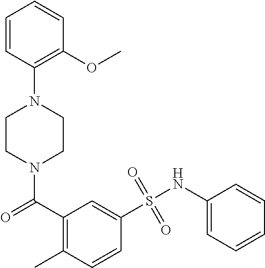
N1(C(C2=C(C)C=CC(S(NC3=CC=CC=C3)(=O)=O)=C2)=O)CCN(C2=C(OC)C=CC=C2)CC1
